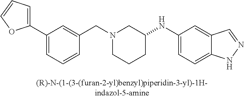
C1(C2=CC=CC(CN3CCCC(NC4=CC=C5C(=C4)C=NN5)C3)=C2)=CC=CO1
